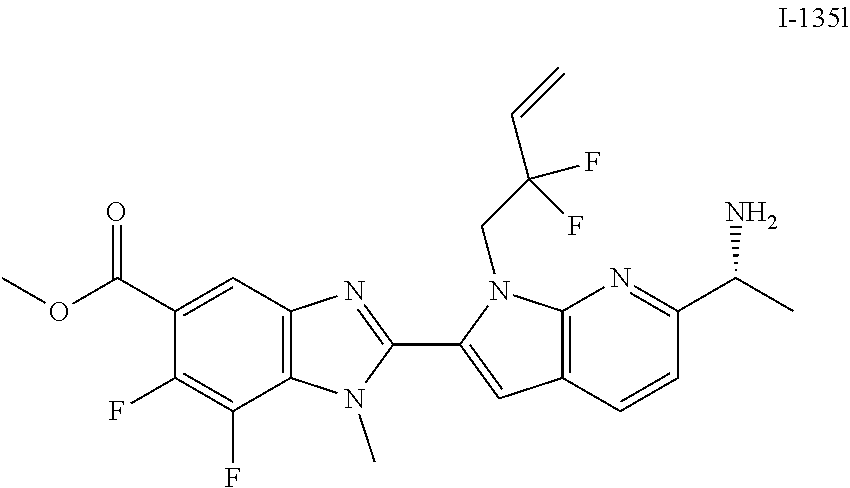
C12=C(C=C(C(OC)=O)C(F)=C1F)N=C(C1=CC3=C(N1CC(C=C)(F)F)N=C(C(C)N)C=C3)N2C
